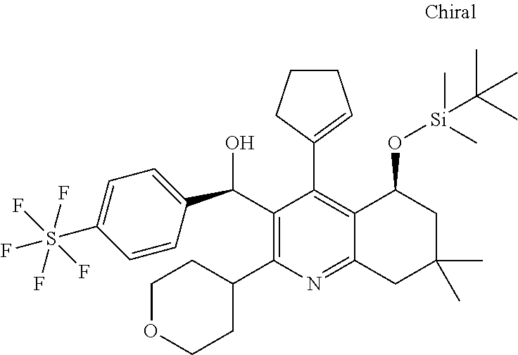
C1(C(O)C2=CC=C(S(F)(F)(F)(F)F)C=C2)=C(C2CCOCC2)N=C2C(=C1C1=CCCC1)C(O[Si](C)(C)C(C)(C)C)CC(C)(C)C2
